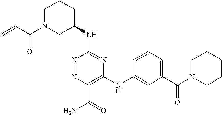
C1(NC2CCCN(C(=O)C=C)C2)=NC(NC2=CC(C(N3CCCCC3)=O)=CC=C2)=C(C(=O)N)N=N1
